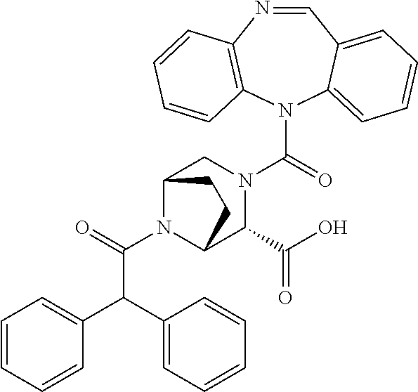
N1(C(=O)N2CC3N(C(=O)C(C4=CC=CC=C4)C4=CC=CC=C4)C(C2C(O)=O)CC3)C2=CC=CC=C2C=NC2=C1C=CC=C2
